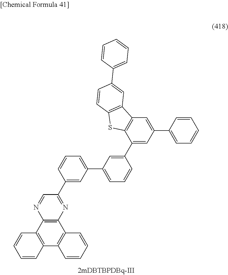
C1(C2=CC(C3=CC=CC(C4=NC5=C(N=C4)C4=C(C6=C5C=CC=C6)C=CC=C4)=C3)=CC=C2)=CC(C2=CC=CC=C2)=CC2=C1SC1=C2C=C(C2=CC=CC=C2)C=C1
